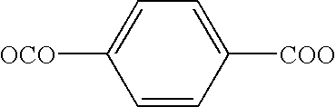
[OCO]C1=CC=C([COO])C=C1
